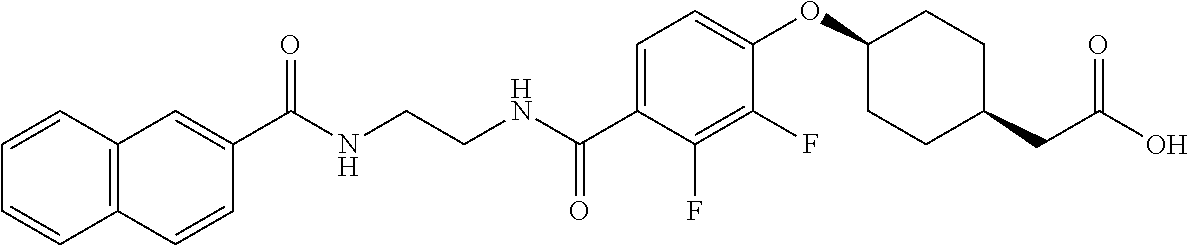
C(NCCNC(C1=CC=C(OC2CCC(CC(O)=O)CC2)C(F)=C1F)=O)(=O)C1=CC2=C(C=C1)C=CC=C2
